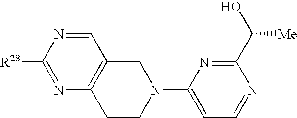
C1C2=C(CCN1C1=CC=NC(C(O)[Me])=N1)N=C([R28])N=C2
